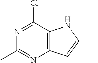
N1=C(Cl)C2=C(N=C1C)C=C(C)N2
